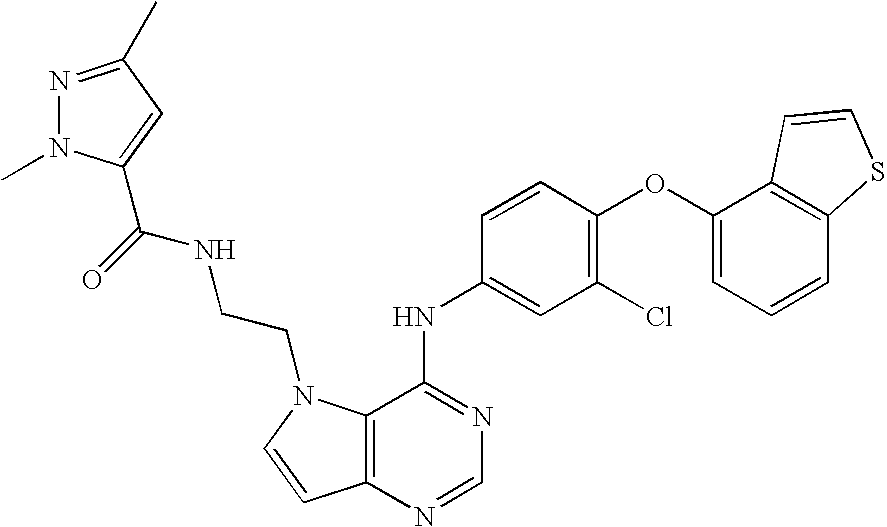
C12=C(N=CN=C1NC1=CC(Cl)=C(OC3=CC=CC4=C3C=CS4)C=C1)C=CN2CCNC(=O)C1=CC(C)=NN1C
